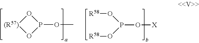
[(R57)]1OP(OC)O1.O(P(O[R58])O[X])[R58]
